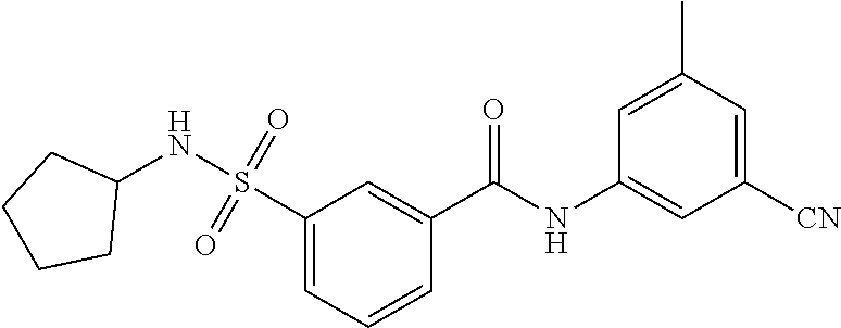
C1(S(=O)(=O)NC2CCCC2)=CC=CC(C(NC2=CC([CN])=CC(C)=C2)=O)=C1
